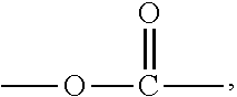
O(C(=O)C)C
